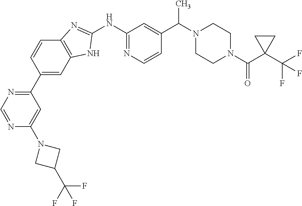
C1(C2=CC3=C(C=C2)N=C(NC2=NC=CC(C(N4CCN(C(C5(C(F)(F)F)CC5)=O)CC4)C)=C2)N3)=NC=NC(N2CC(C(F)(F)F)C2)=C1
